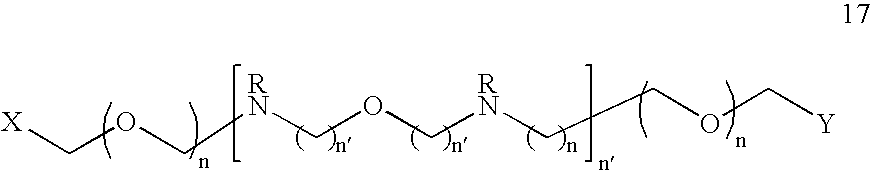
C(OC[RN]COC[RN]CCOC[Y])[X]
